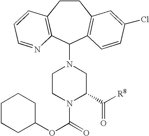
C1CC2=C(C(N3CCN(C(=O)OC4CCCCC4)C(C([R8])=O)C3)C3=C1C=C(Cl)C=C3)N=CC=C2
